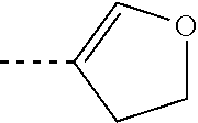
C1OC=C(C)C1
